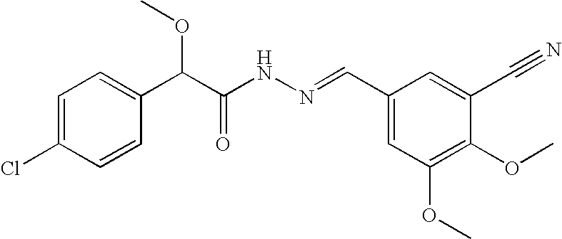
C1=C(Cl)C=CC(C(C(NN=CC2=CC(OC)=C(OC)C(C#N)=C2)=O)OC)=C1
